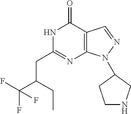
N1C(CC(C(F)(F)F)CC)=NC2=C(C1=O)C=NN2C1CNCC1
